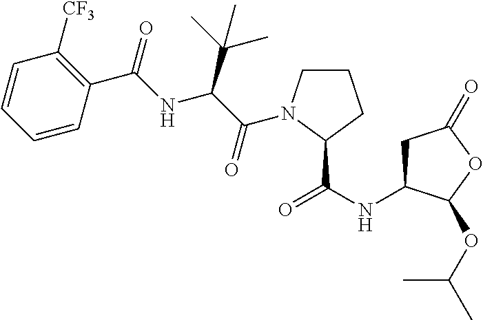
C1=CC=CC(C(=O)NC(C(C)(C)C)C(=O)N2CCCC2C(NC2CC(=O)OC2OC(C)C)=O)=C1[CF3]
